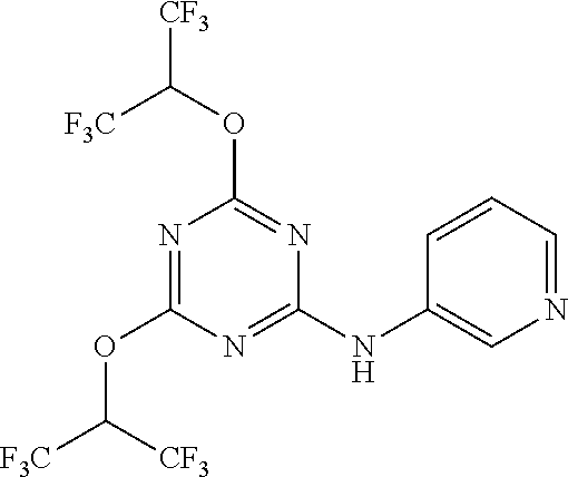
N1=C(NC2=CN=CC=C2)N=C(OC([CF3])[F3C])N=C1OC([F3C])[CF3]
